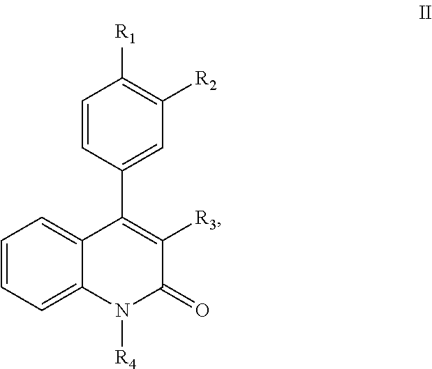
C1=CC(C2=C([R3])C(=O)N([R4])C3=CC=CC=C32)=CC([R2])=C1[R1]
